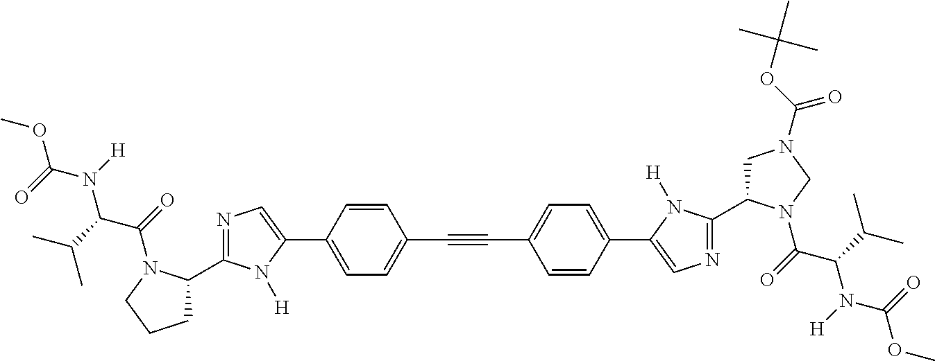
C(#CC1=CC=C(C2=CN=C(C3CN(C(=O)OC(C)(C)C)CN3C(C(N(C(OC)=O)[H])C(C)C)=O)N2[H])C=C1)C1=CC=C(C2=CN=C(C3CCCN3C(C(N(C(OC)=O)[H])C(C)C)=O)N2[H])C=C1
